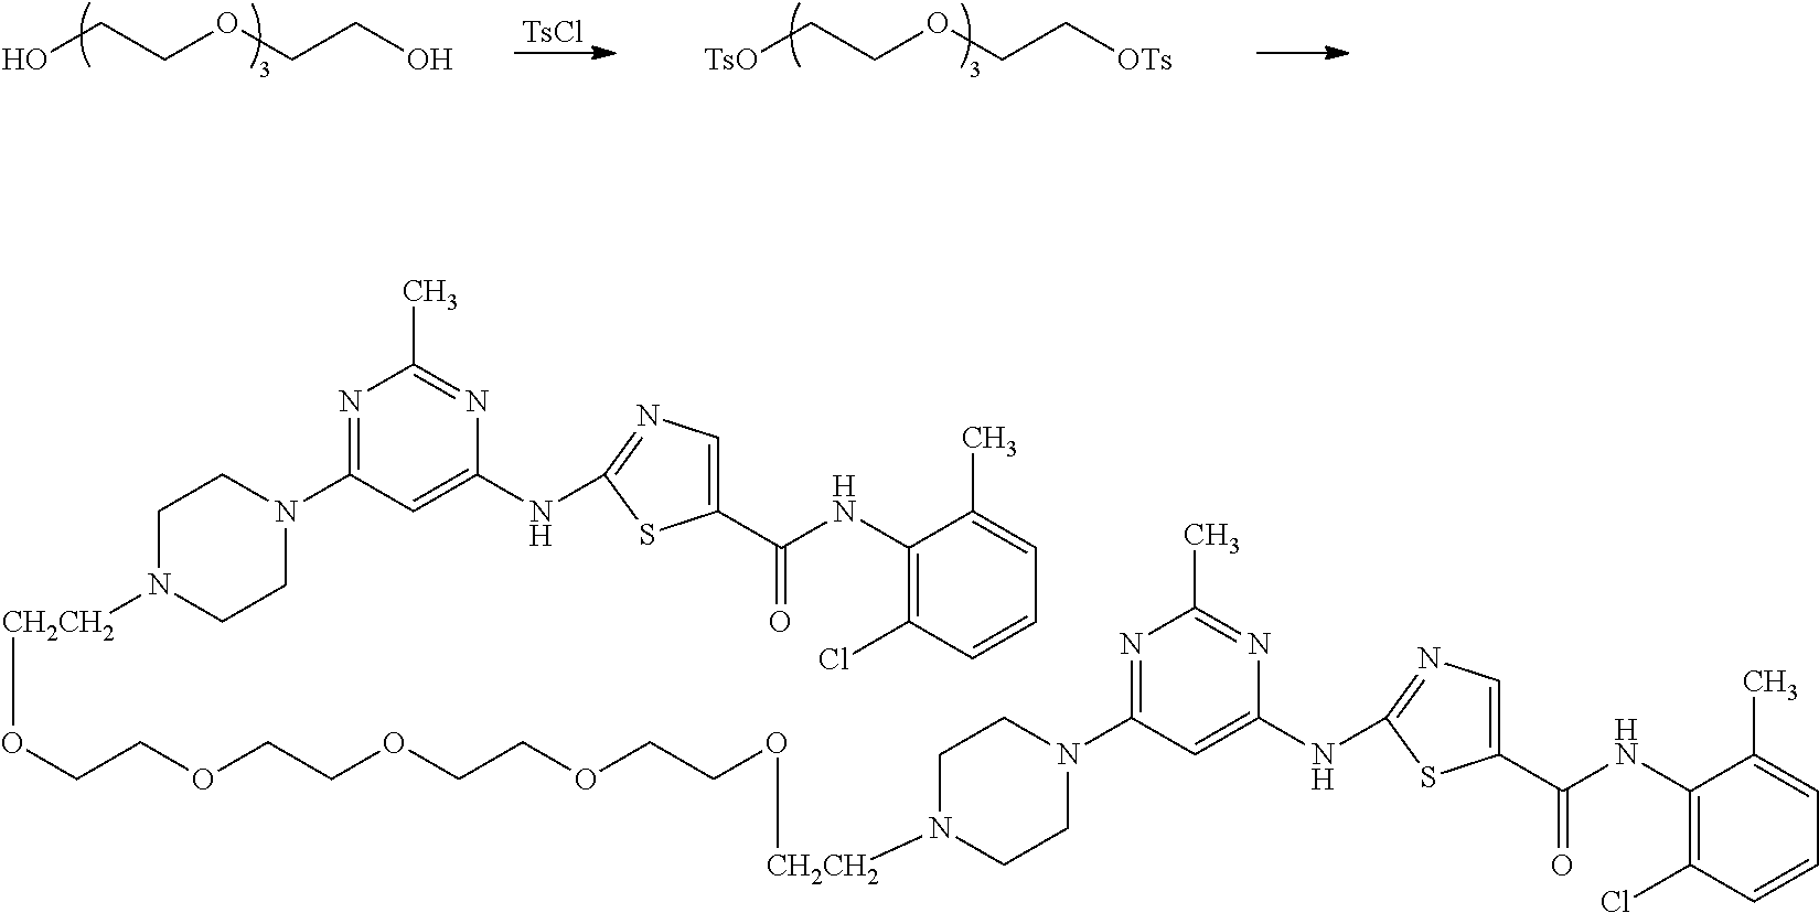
OCCOCCO.[TsCl].[TsO]CCOCC[OTs].C1N([CH2CH2]OCCOCCOCCOCCO[CH2CH2]N2CCN(C3=NC(C)=NC(NC4=NC=C(C(NC5=C(Cl)C=CC=C5C)=O)S4)=C3)CC2)CCN(C2=NC(C)=NC(NC3=NC=C(C(NC4=C(Cl)C=CC=C4C)=O)S3)=C2)C1
